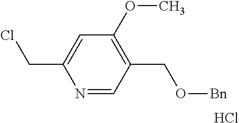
N1=CC(CO[Bn])=C(OC)C=C1CCl.Cl
